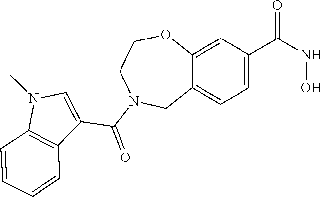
C12=CC(C(NO)=O)=CC=C1CN(C(=O)C1=CN(C)C3=C1C=CC=C3)CCO2
